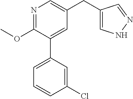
C1(OC)=NC=C(CC2=CNN=C2)C=C1C1=CC=CC(Cl)=C1
